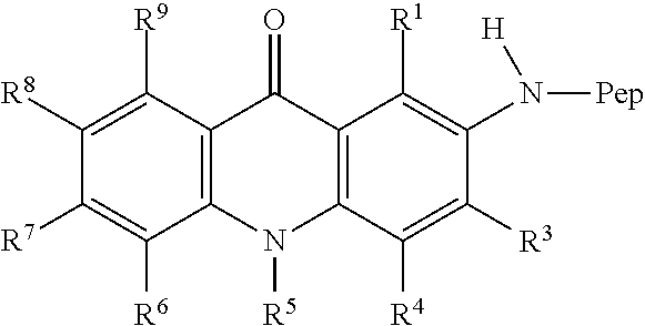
C12=C(C([R9])=C([R8])C([R7])=C1[R6])C(=O)C1=C(N2[R5])C([R4])=C([R3])C(N([H])[Pep])=C1[R1]
